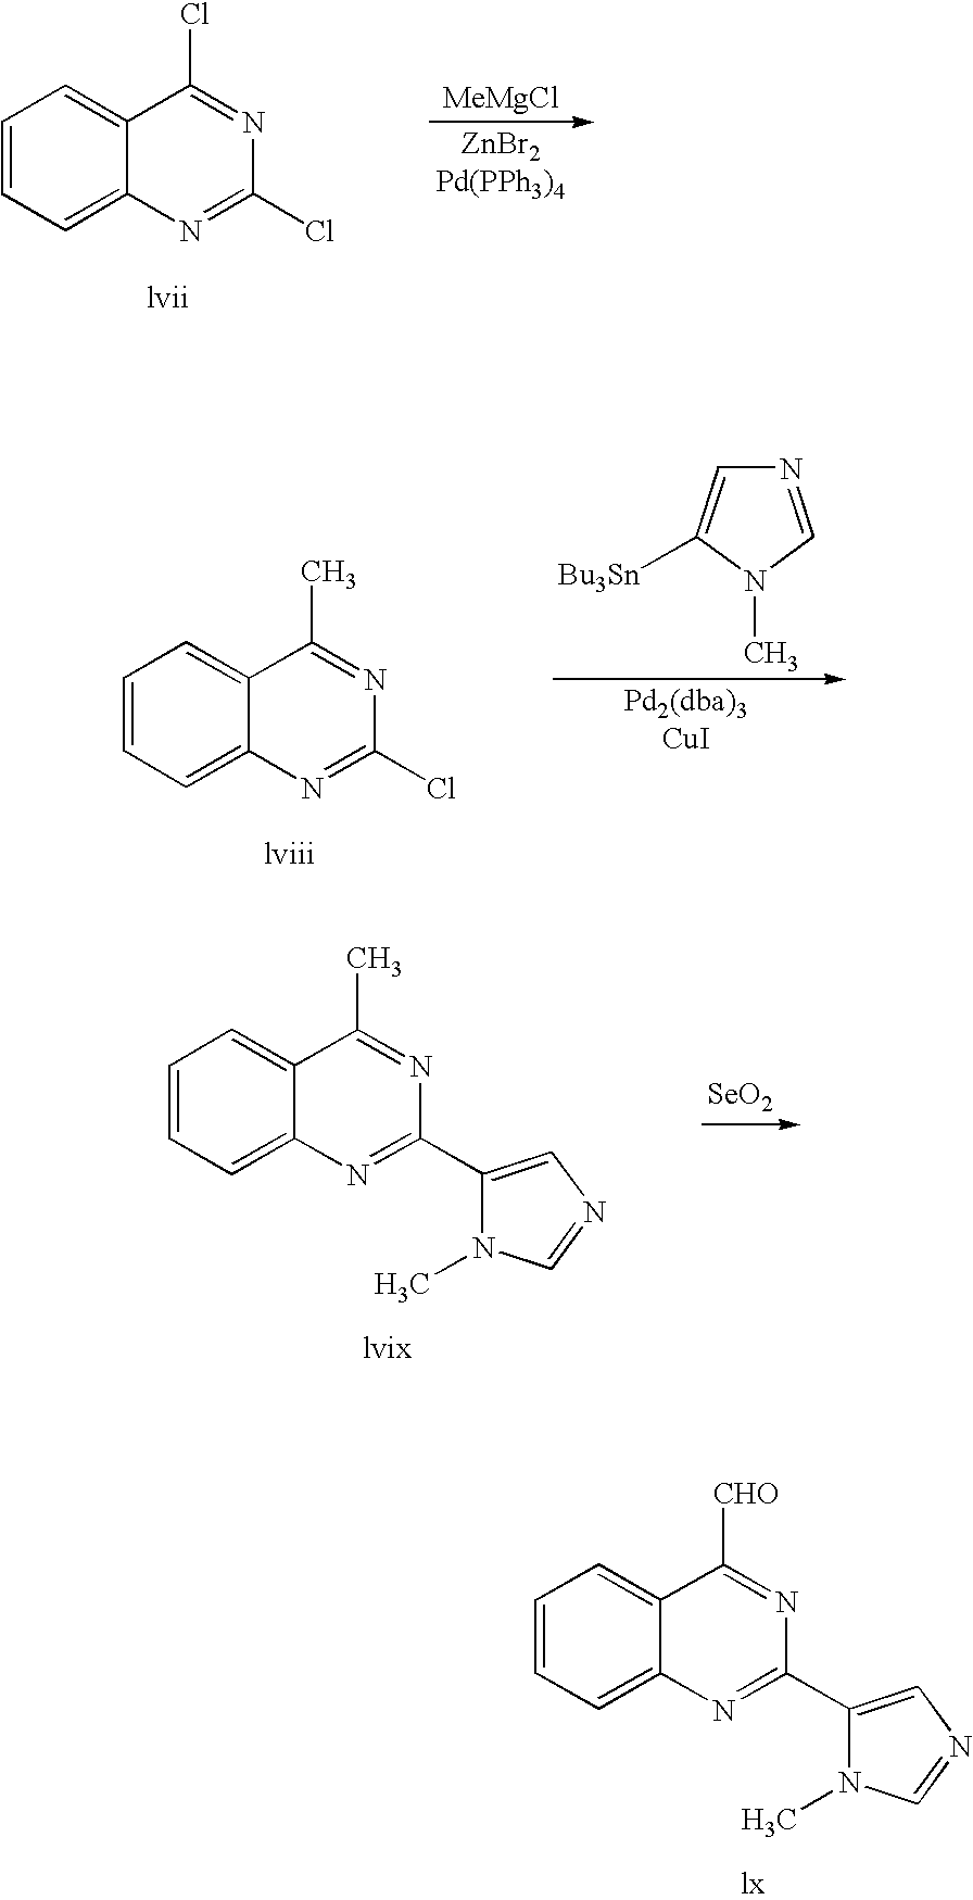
[ZnBr2Pd(PPh3)4].[MeMgCl].C1=CC=C2C(=C1)C(Cl)=NC(Cl)=N2.N1=CN(C)C([Bu3Sn])=C1.[Pd2(dba)3CuI].C1=CC=C2C(=C1)C(C)=NC(Cl)=N2.C1=CC=C2C(=C1)C(C)=NC(C1=CN=CN1C)=N2.[SeO2].C1=CC=C2C(=C1)C([CHO])=NC(C1=CN=CN1C)=N2
